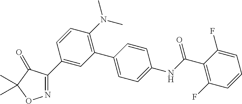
C1(N(C)C)=C(C2=CC=C(NC(C3=C(F)C=CC=C3F)=O)C=C2)C=C(C2=NOC(C)(C)C2=O)C=C1
